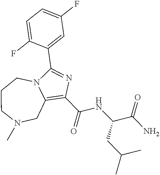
C1(C(NC(CC(C)C)C(=O)N)=O)=C2CN(C)CCCN2C(C2=CC(F)=CC=C2F)=N1
